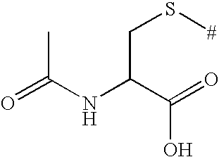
O=C(NC(C(=O)O)CS[#])C
